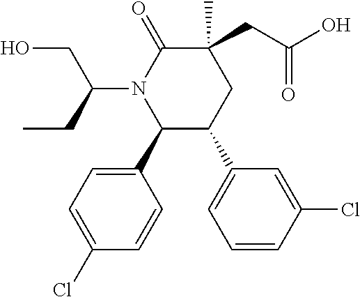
C1(C2=CC=C(Cl)C=C2)C(C2=CC=CC(Cl)=C2)CC(C)(CC(O)=O)C(=O)N1C(CC)CO
